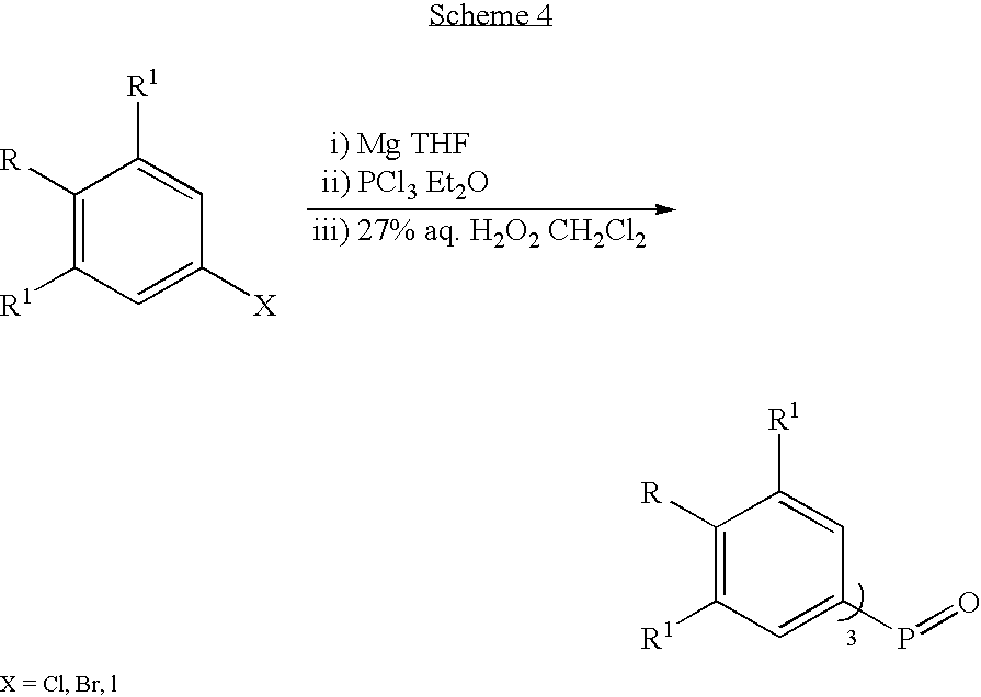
C1([R])=C([R1])C=C(P=O)C=C1[R1].C1([R])=C([R1])C=C([X])C=C1[R1]
